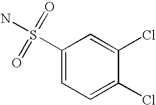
C1(S(N)(=O)=O)=CC=C(Cl)C(Cl)=C1
